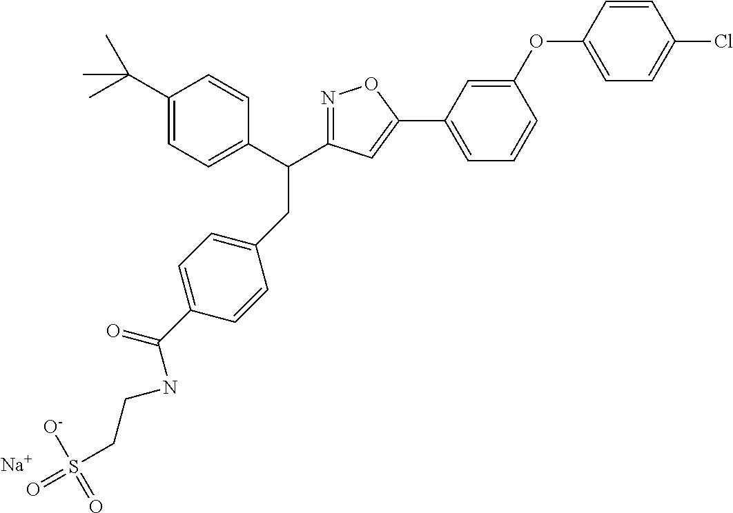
C1(CC(C2=CC=C(C(C)(C)C)C=C2)C2=NOC(C3=CC=CC(OC4=CC=C(Cl)C=C4)=C3)=C2)=CC=C(C(=O)NCCS(=O)([O-])=O)C=C1.[Na]
